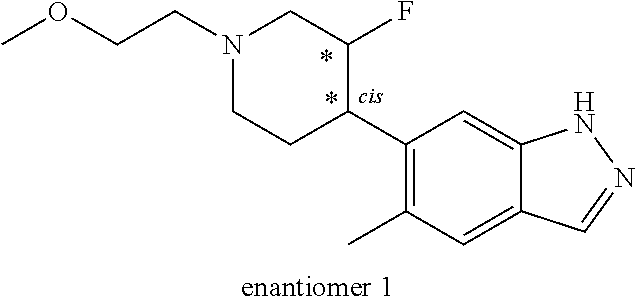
C1(C2C(F)CN(CCOC)CC2)=C(C)C=C2C(=C1)NN=C2
